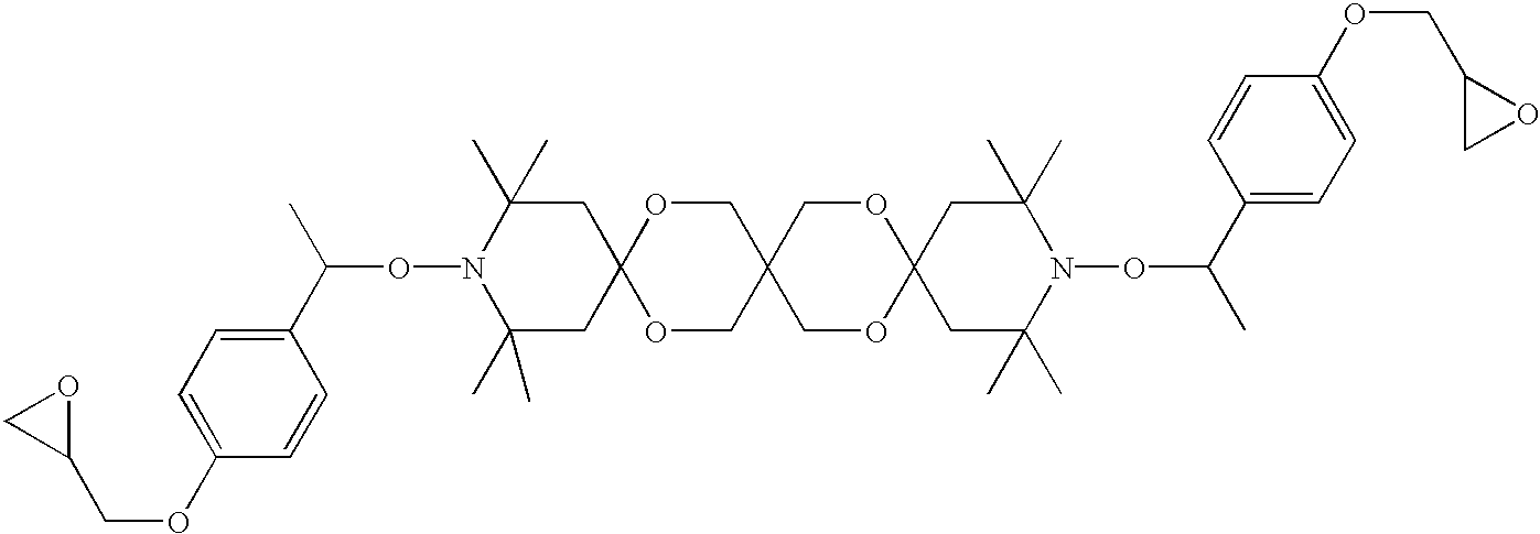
C1(OCC2OC2)=CC=C(C(C)ON2C(C)(C)CC3(CC2(C)C)OCC2(CO3)COC3(OC2)CC(C)(C)N(OC(C)C2=CC=C(OCC4CO4)C=C2)C(C)(C)C3)C=C1
